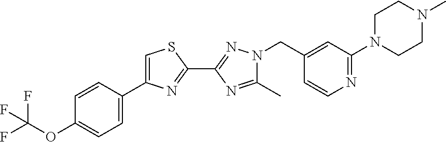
C1=C(C2=CC=C(OC(F)(F)F)C=C2)N=C(C2=NN(CC3=CC(N4CCN(C)CC4)=NC=C3)C(C)=N2)S1
